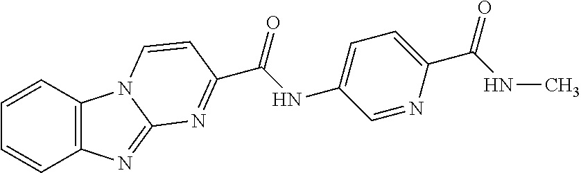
C1=CC2=C(C=C1)N=C1N2C=CC(C(=O)NC2=CC=C(C(=O)NC)N=C2)=N1
